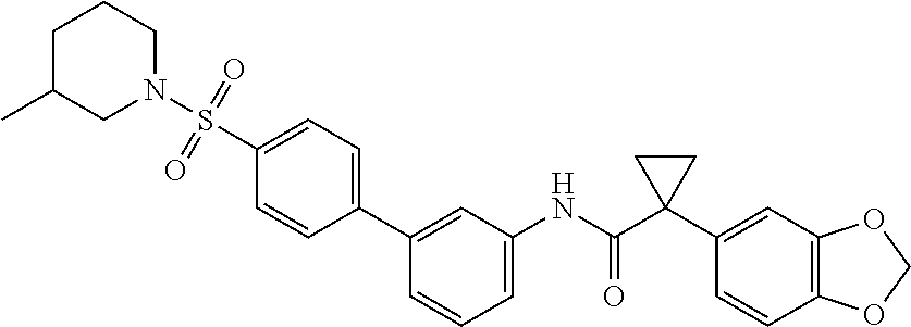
C1=CC(C2=CC=C(S(=O)(=O)N3CCCC(C)C3)C=C2)=CC(NC(C2(C3=CC4=C(C=C3)OCO4)CC2)=O)=C1
